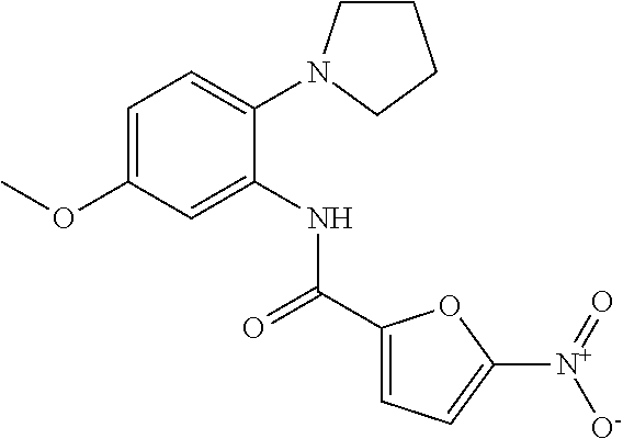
C1(C(=O)NC2=CC(OC)=CC=C2N2CCCC2)=CC=C([N+](=O)[O-])O1
